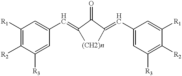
C1([R1])=C([R2])C([R3])=CC(C=C2[(CH2)n]C(=CC3=CC([R3])=C([R2])C([R1])=C3)C2=O)=C1
